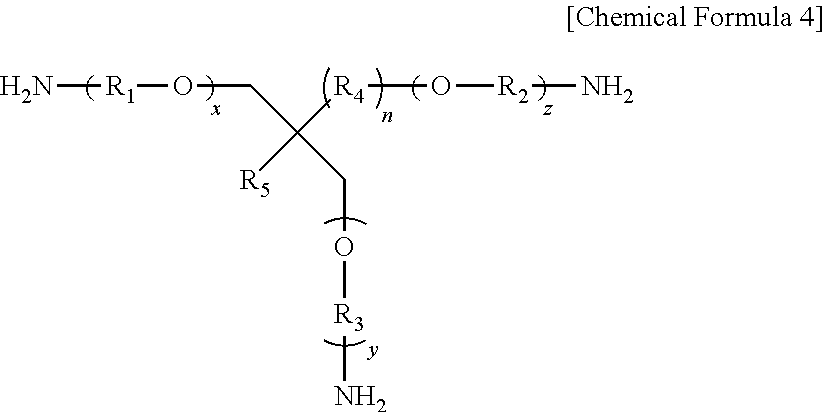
N[R1]OCC(CO[R3]N)([R4]O[R2]N)[R5]
